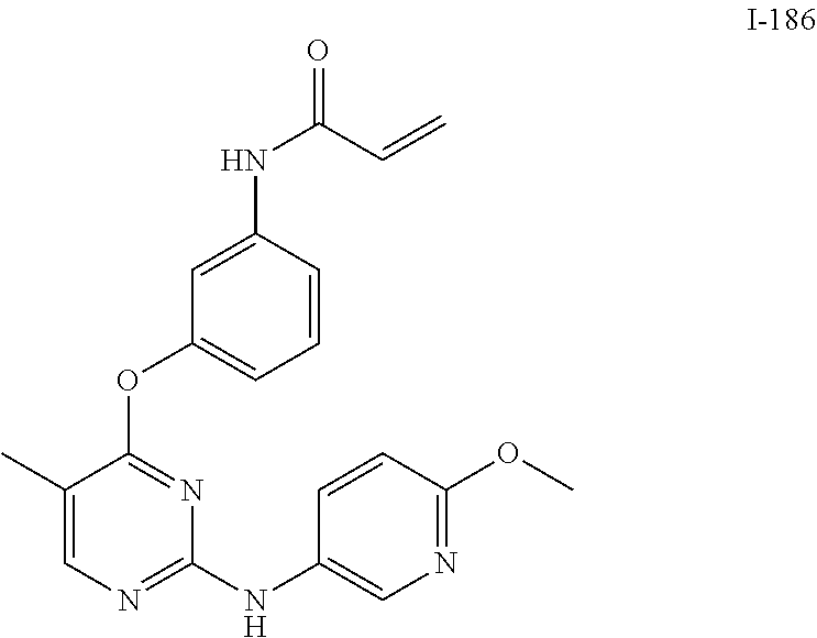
C1(C)=CN=C(NC2=CN=C(OC)C=C2)N=C1OC1=CC=CC(NC(C=C)=O)=C1
